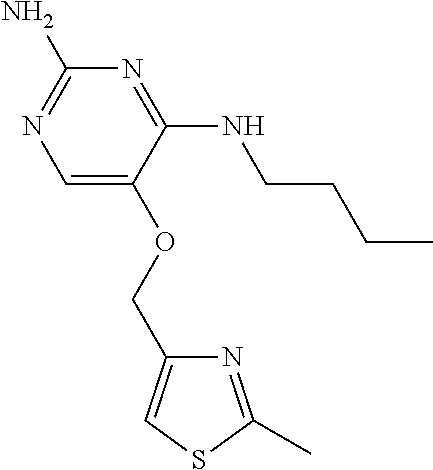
C1(N)=NC=C(OCC2=CSC(C)=N2)C(NCCCC)=N1
